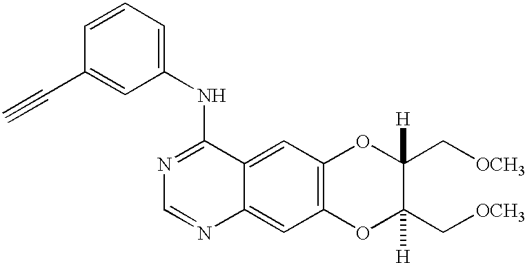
C12=C(C=C3C(=C1)N=CN=C3NC1=CC=CC(C#C)=C1)OC([H])(C[OCH3])C([H])(C[OCH3])O2
